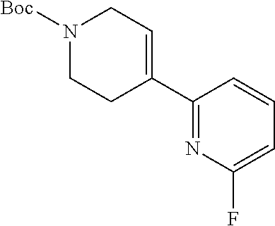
N1([Boc])CCC(C2=NC(F)=CC=C2)=CC1
